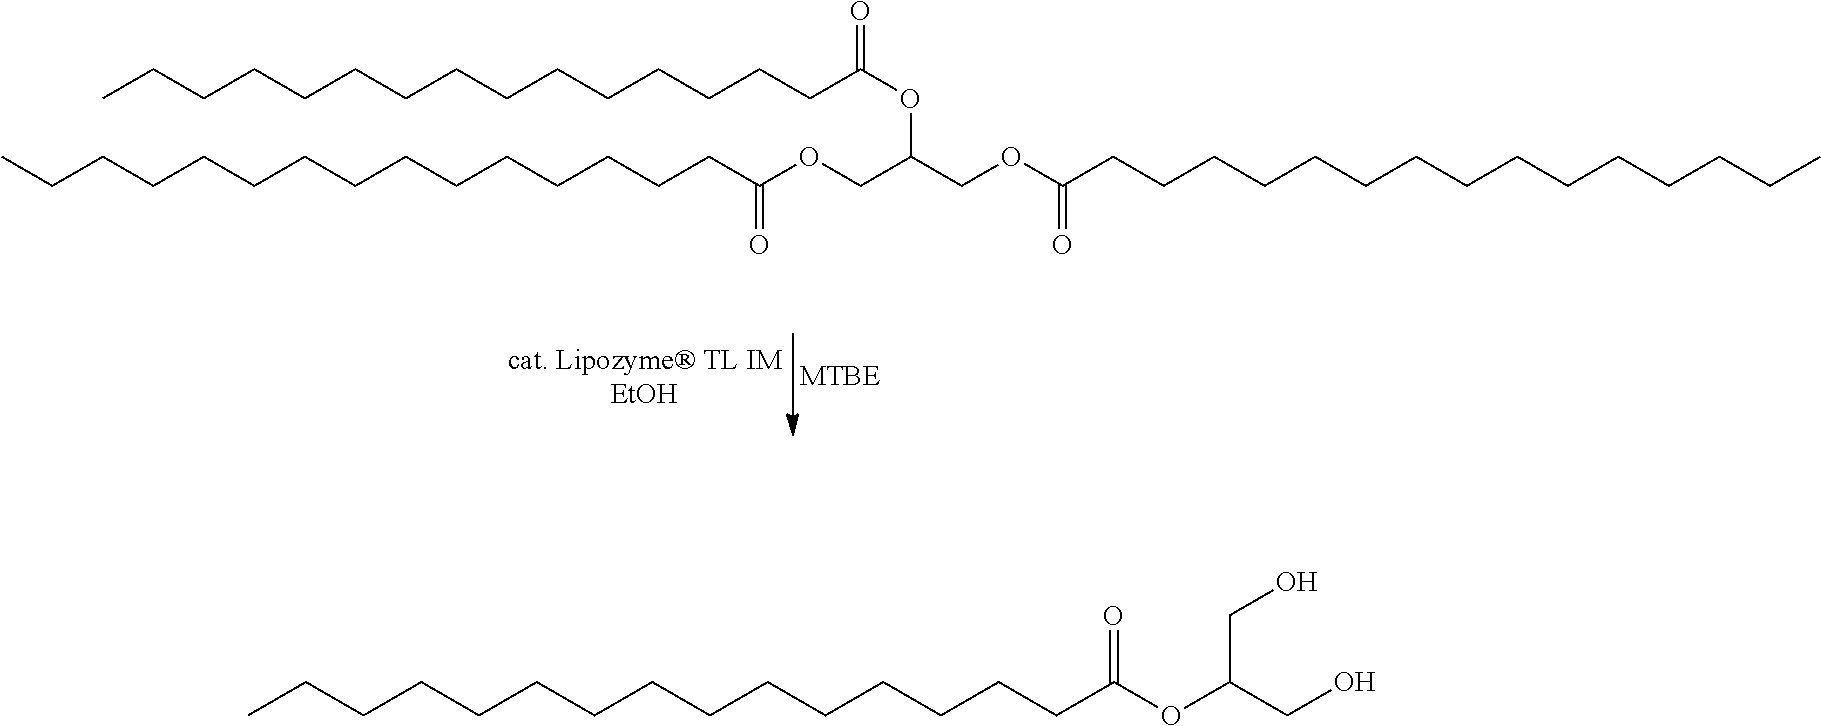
CCCCCCCCCCCCCCCC(OCC(COC(CCCCCCCCCCCCCCC)=O)OC(CCCCCCCCCCCCCCC)=O)=O.CCCCCCCCCCCCCCCC(OC(CO)CO)=O
